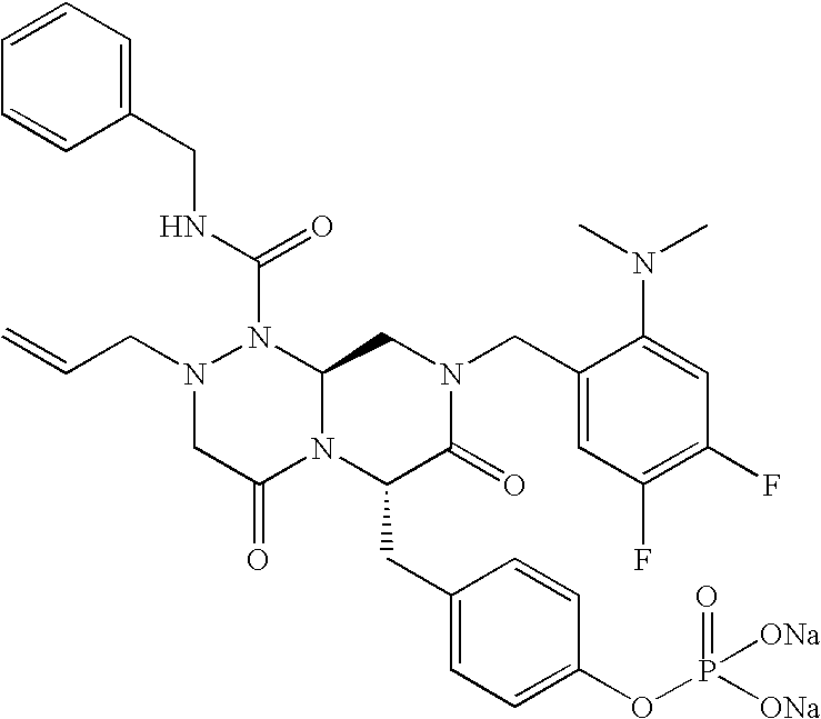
N(C(N1N(CC=C)CC(=O)N2C1CN(CC1=CC(F)=C(F)C=C1N(C)C)C(=O)C2CC1=CC=C(OP([ONa])([ONa])=O)C=C1)=O)CC1=CC=CC=C1
